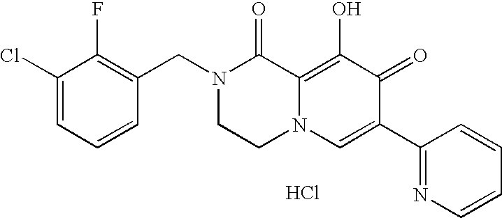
C1(CN2CCN3C(=C(O)C(=O)C(C4=NC=CC=C4)=C3)C2=O)=C(F)C(Cl)=CC=C1.Cl
